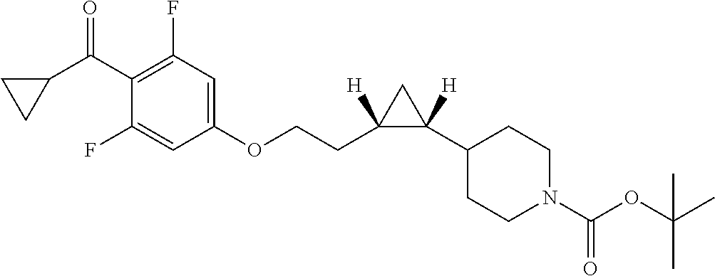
C1(C(C2CC2)=O)=C(F)C=C(OCCC2([H])C(C3CCN(C(=O)OC(C)(C)C)CC3)([H])C2)C=C1F
